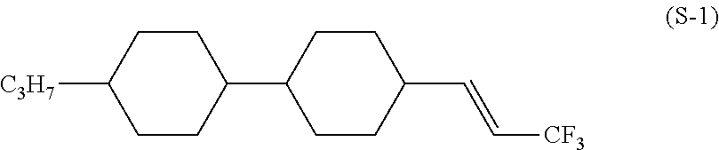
C1CC(C2CCC(C=C[CF3])CC2)CCC1[C3H7]
